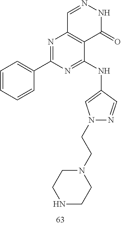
C1=NNC(=O)C2=C1N=C(C1=CC=CC=C1)N=C2NC1=CN(CCN2CCNCC2)N=C1
